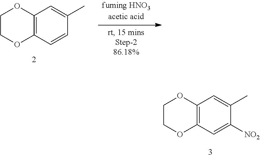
C12=C(C=C([NO2])C(C)=C1)OCCO2.C12=C(C=CC(C)=C1)OCCO2
